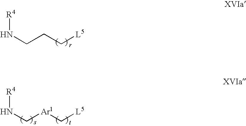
N(CCC[L5])[R4].N(C[Ar1]C[L5])[R4]
